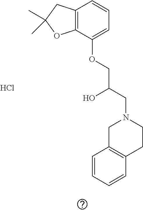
C12=C(C(OCC(CN3CC4=C(CC3)C=CC=C4)O)=CC=C1)OC(C)(C)C2.Cl
